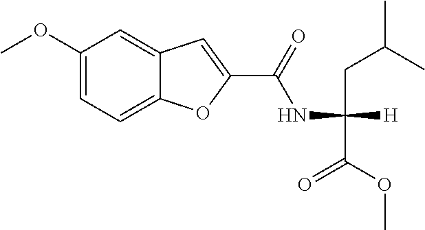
C1(OC)=CC=C2C(=C1)C=C(C(=O)NC([H])(C(=O)OC)CC(C)C)O2
